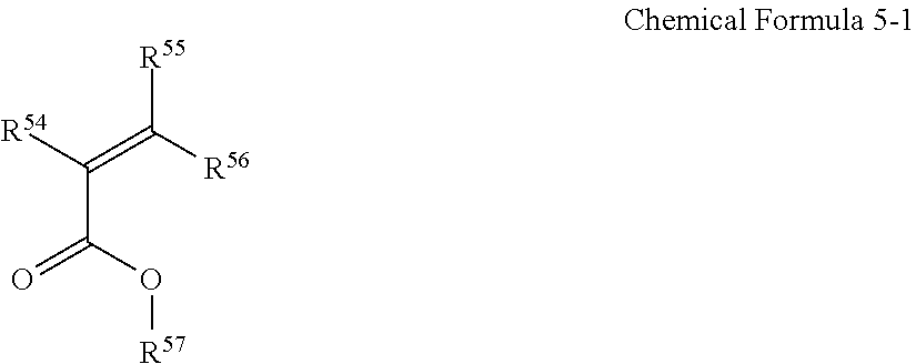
[R55]C([R56])=C([R54])C(O[R57])=O
